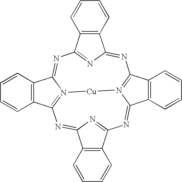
N1=C2N=C(N=C3N4=C(N=C5N=C(N=C6N(=C1C1=C6C=CC=C1)[Cu]4)C1=C5C=CC=C1)C1=C3C=CC=C1)C1=C2C=CC=C1
